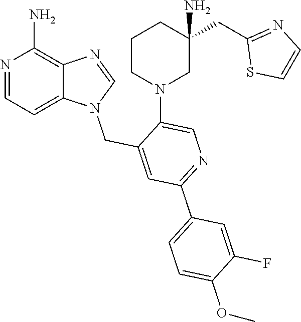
N1=CN(CC2=CC(C3=CC=C(OC)C(F)=C3)=NC=C2N2CC(N)(CC3=NC=CS3)CCC2)C2=CC=NC(N)=C12
